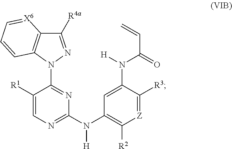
C1([R1])=CN=C(N(C2=C([R2])[Z]=C([R3])C(N([H])C(=O)C=C)=C2)[H])N=C1N1N=C([R4a])C2=C1C=CC=[X6]2
